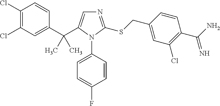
C1(Cl)=C(Cl)C=C(C(C2=CN=C(SCC3=CC(Cl)=C(C(N)=N)C=C3)N2C2=CC=C(F)C=C2)(C)C)C=C1
